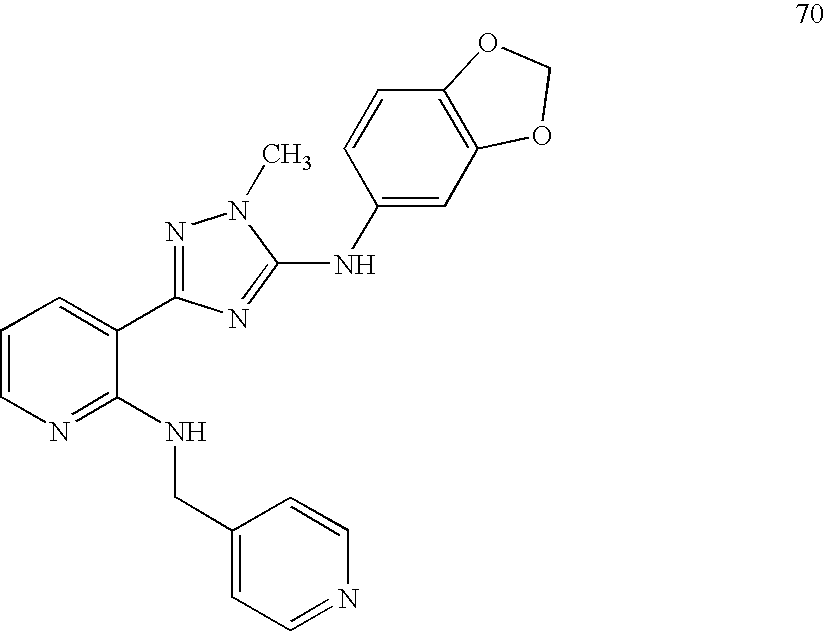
C(NC1=NC=CC=C1C1=NN(C)C(NC2=CC3=C(C=C2)OCO3)=N1)C1=CC=NC=C1
